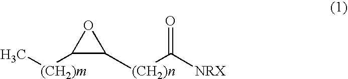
C1([(CH2)m]C)C([(CH2)n]C([NRX])=O)O1
